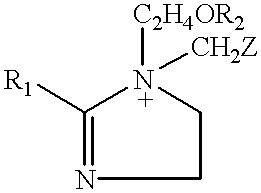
C1([R1])=NCC[N+]1([C2H4OR2])[CH2Z]
